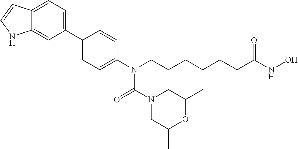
C12=CC=C(C3=CC=C(N(CCCCCCC(NO)=O)C(N4CC(C)OC(C)C4)=O)C=C3)C=C1NC=C2
